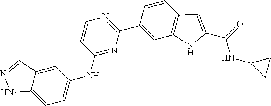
C1(NC2=CC=C3C(=C2)C=NN3)=NC(C2=CC3=C(C=C2)C=C(C(=O)NC2CC2)N3)=NC=C1
